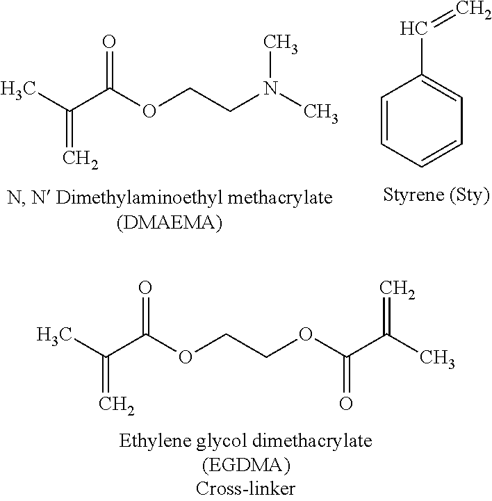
CC(C(OCCN(C)C)=O)=C.C1=CC=CC=C1C=C.CC(C(OCCOC(C(C)=C)=O)=O)=C
